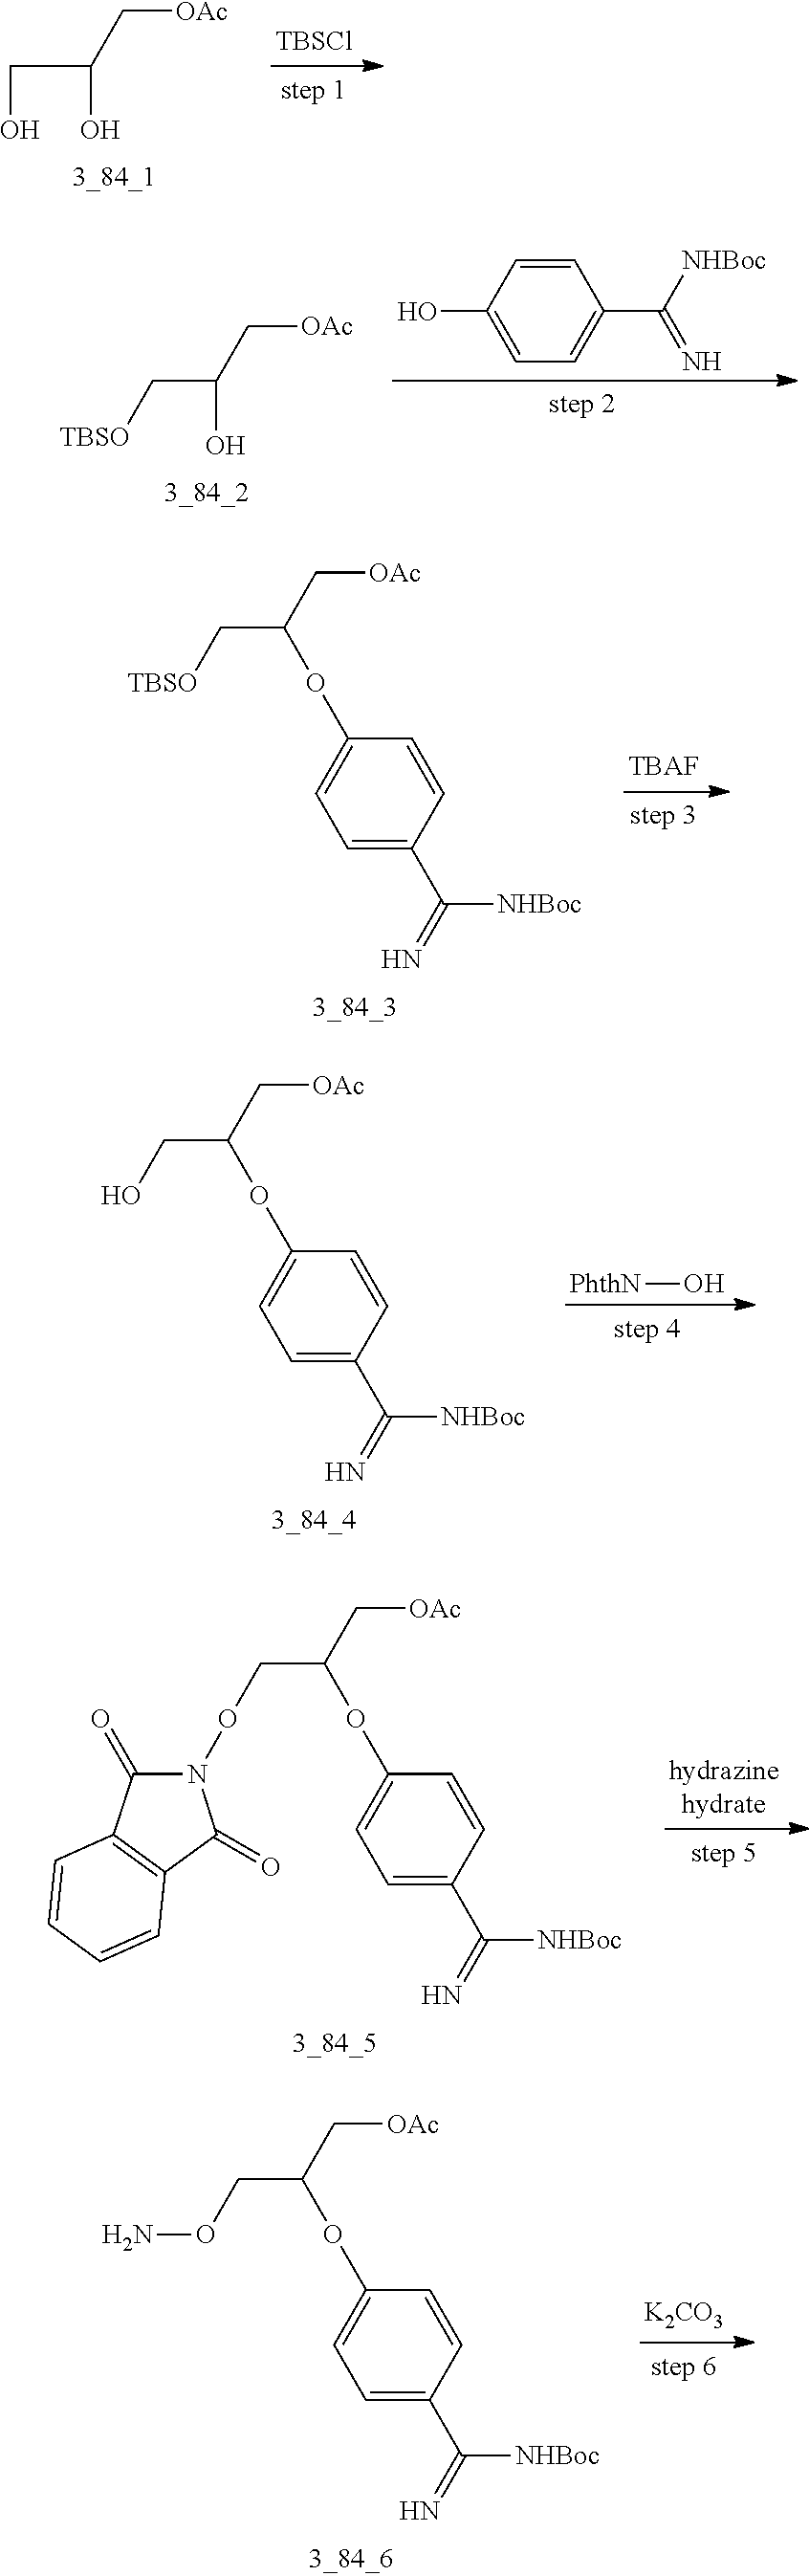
[TBSCl].C(C(O)C[OAc])O.C1=CC(C(=N)[NHBoc])=CC=C1O.C(C(O)C[OAc])[TBSO].[TBAF].C(C(OC1=CC=C(C(=N)[NHBoc])C=C1)C[OAc])[TBSO].[PhthN]O.C(C(OC1=CC=C(C(=N)[NHBoc])C=C1)C[OAc])O.C(C(OC1=CC=C(C(=N)[NHBoc])C=C1)C[OAc])ON1C(=O)C2=C(C1=O)C=CC=C2.[K2CO3].C(C(OC1=CC=C(C(=N)[NHBoc])C=C1)C[OAc])ON
